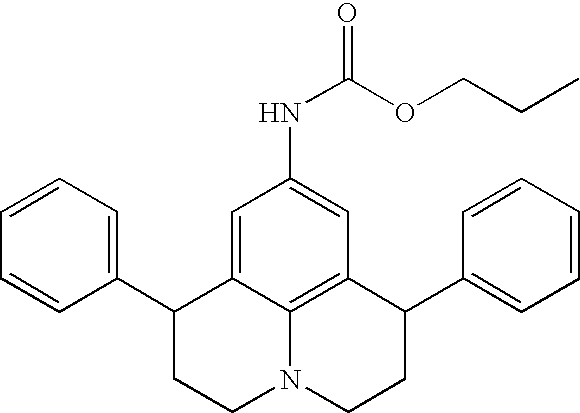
C1=CC=C(C2CCN3C4=C(C(C5=CC=CC=C5)CC3)C=C(NC(=O)OCCC)C=C24)C=C1
